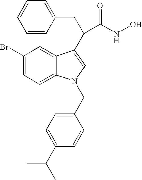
C1=C(Br)C=C2C(=C1)N(CC1=CC=C(C(C)C)C=C1)C=C2C(CC1=CC=CC=C1)C(NO)=O
